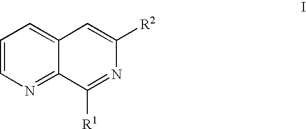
C1=CN=C2C(=C1)C=C([R2])N=C2[R1]
